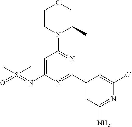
C1CN(C2=NC(C3=CC(N)=NC(Cl)=C3)=NC(N=S(=O)(C)C)=C2)C(C)CO1
